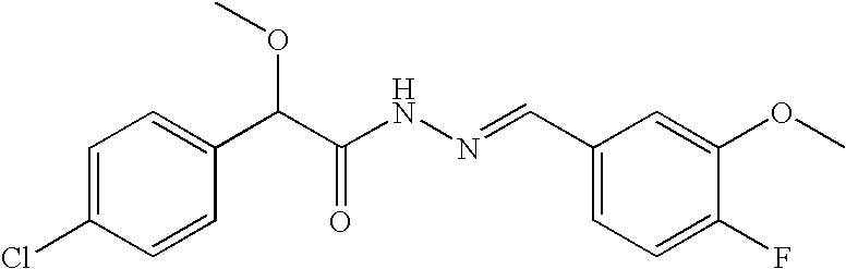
C1=C(Cl)C=CC(C(C(NN=CC2=CC=C(F)C(OC)=C2)=O)OC)=C1
